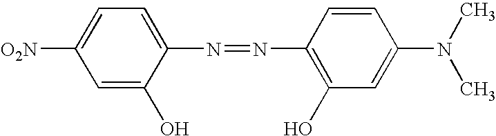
C1=C(O)C(N=NC2=C(O)C=C(N(C)C)C=C2)=CC=C1[O2N]
